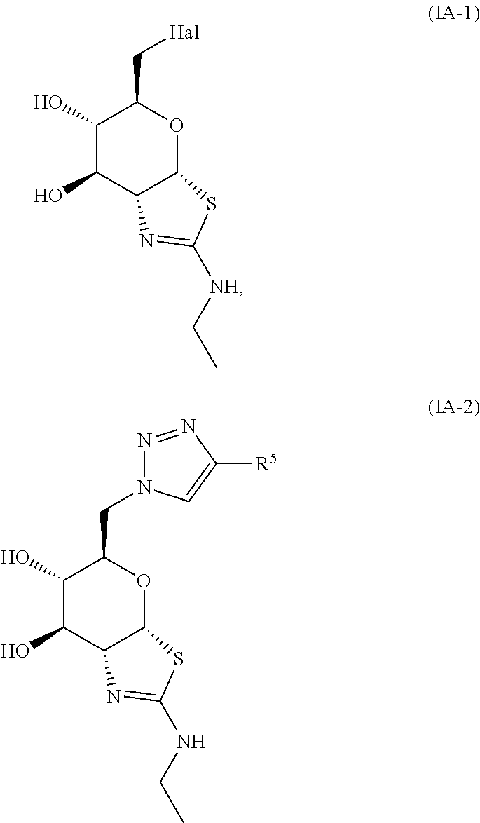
C1(O)C(O)C2C(OC1C[Hal])SC([NH]CC)=N2.C1(O)C(O)C2C(OC1CN1N=NC([R5])=C1)SC(NCC)=N2
